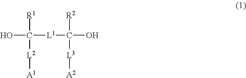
OC([L1]C(O)([R2])[L3][A2])([R1])[L2][A1]
